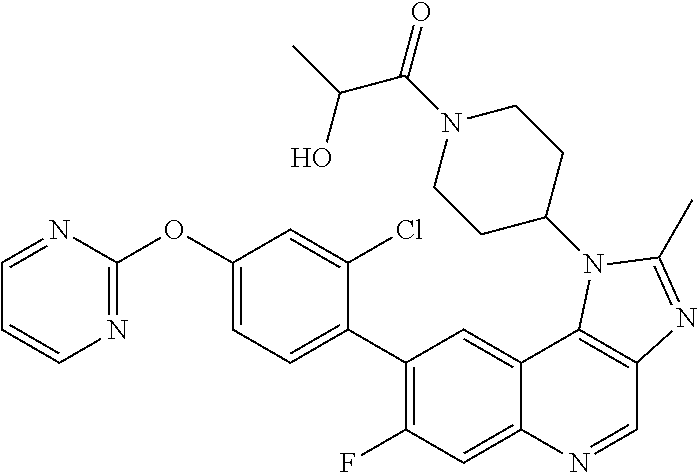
C1=NC(OC2=CC=C(C3=C(F)C=C4C(=C3)C3=C(C=N4)N=C(C)N3C3CCN(C(C(C)O)=O)CC3)C(Cl)=C2)=NC=C1
